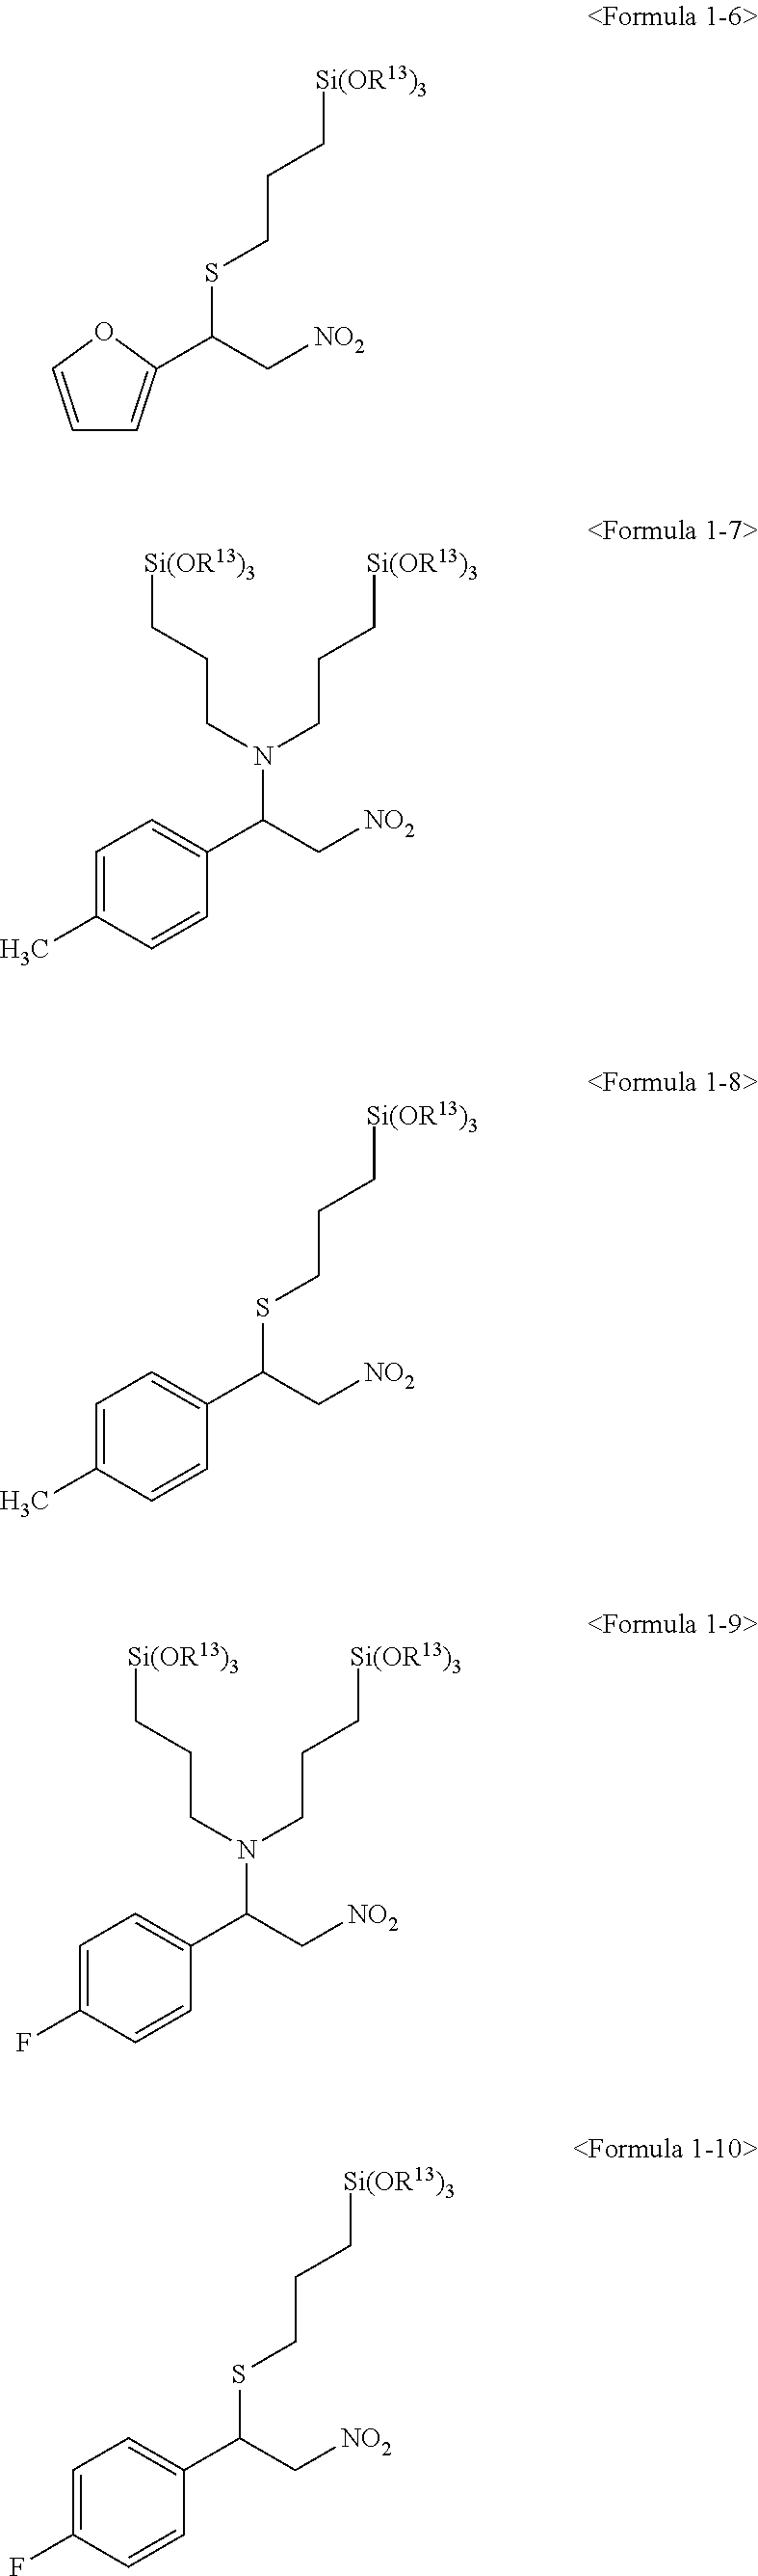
C(C[NO2])(SCCC[Si(OR13)3])C1=CC=CO1.C(C[NO2])(N(CCC[Si(OR13)3])CCC[Si(OR13)3])C1=CC=C(C)C=C1.C(C[NO2])(SCCC[Si(OR13)3])C1=CC=C(C)C=C1.C(C[NO2])(N(CCC[Si(OR13)3])CCC[Si(OR13)3])C1=CC=C(F)C=C1.C(C[NO2])(SCCC[Si(OR13)3])C1=CC=C(F)C=C1
